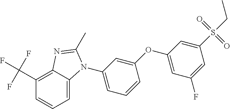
C(C1=C2C(=CC=C1)N(C1=CC=CC(OC3=CC(F)=CC(S(CC)(=O)=O)=C3)=C1)C(C)=N2)(F)(F)F
